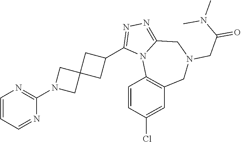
C1=CC=NC(N2CC3(C2)CC(C2=NN=C4N2C2=C(CN(CC(N(C)C)=O)C4)C=C(Cl)C=C2)C3)=N1
